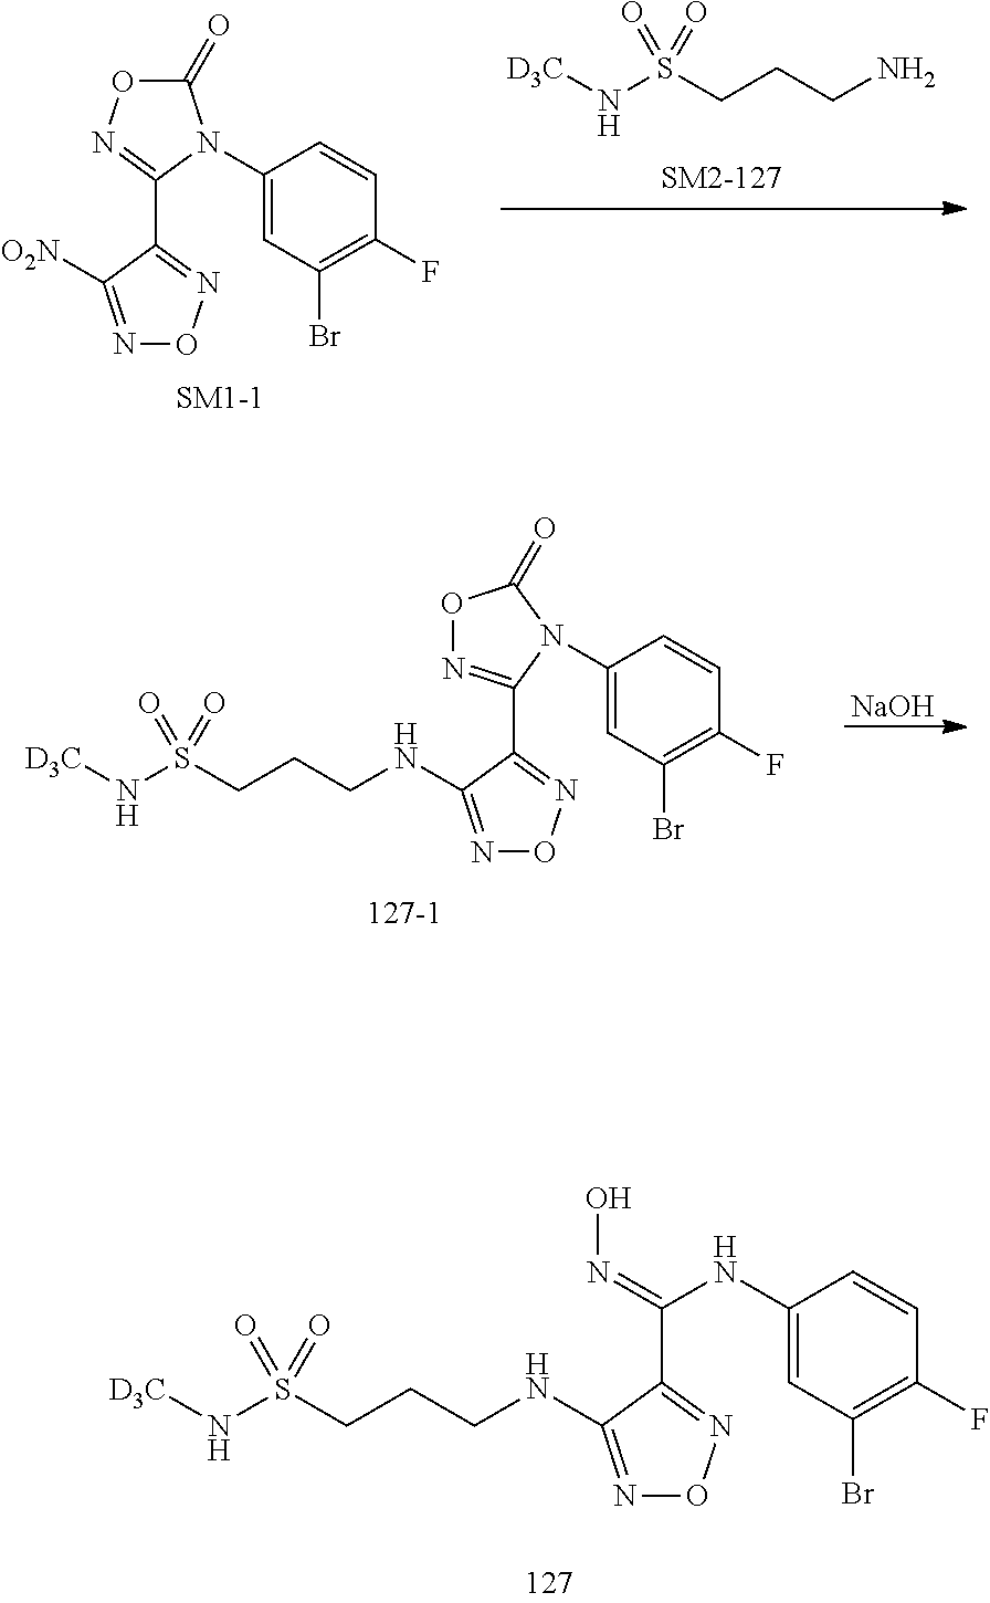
C1(N2C(C3=NON=C3[O2N])=NOC2=O)=CC(Br)=C(F)C=C1.C(CN)CS(N[D3C])(=O)=O.[NaOH].C(CNC1=NON=C1C1=NOC(=O)N1C1=CC(Br)=C(F)C=C1)CS(N[D3C])(=O)=O.C(NC1=NON=C1C(=NO)NC1=CC(Br)=C(F)C=C1)CCS(N[D3C])(=O)=O
